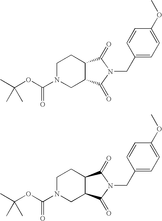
C1N(C(OC(C)(C)C)=O)CC2C(C1)C(=O)N(CC1=CC=C(OC)C=C1)C2=O.C1N(C(OC(C)(C)C)=O)CC2C(C1)C(=O)N(CC1=CC=C(OC)C=C1)C2=O
